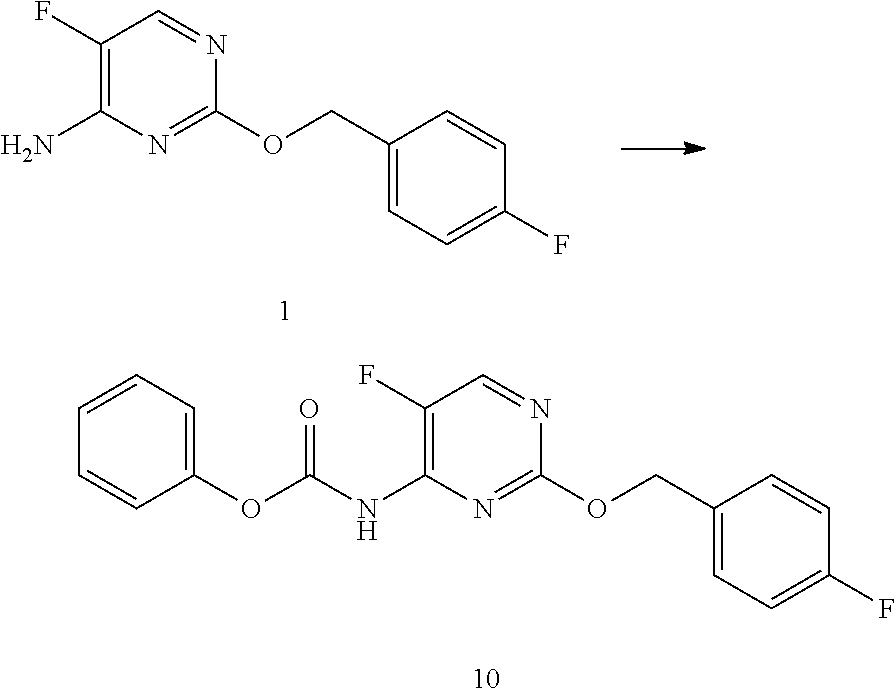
C1(F)=C(N)N=C(OCC2=CC=C(F)C=C2)N=C1.C1(F)=C(NC(OC2=CC=CC=C2)=O)N=C(OCC2=CC=C(F)C=C2)N=C1
